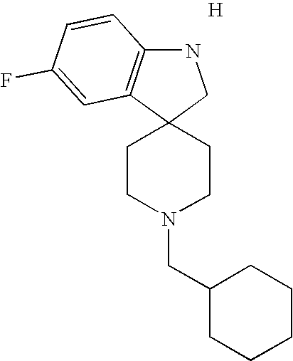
C12(CCN(CC3CCCCC3)CC1)CNC1=C2C=C(F)C=C1.[H]
